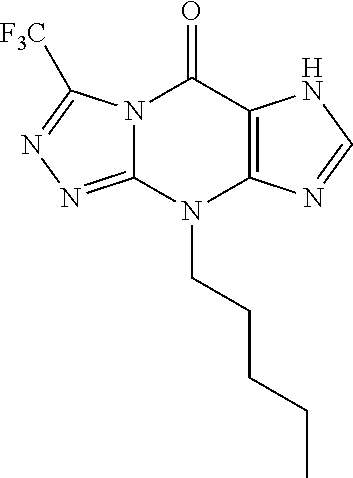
N12C(=NN=C1[F3C])N(CCCCC)C1=C(C2=O)NC=N1
